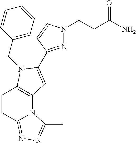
C1=CC2=NN=C(C)N2C2=C1N(CC1=CC=CC=C1)C(C1=NN(CCC(N)=O)C=C1)=C2
